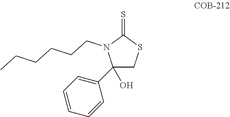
C1(C2=CC=CC=C2)(O)CSC(=S)N1CCCCCC
